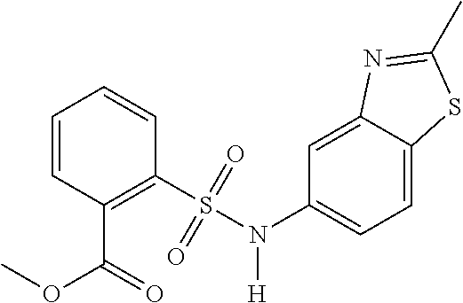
C1=CC(C(=O)OC)=C(S(N(C2=CC=C3C(=C2)N=C(C)S3)[H])(=O)=O)C=C1
